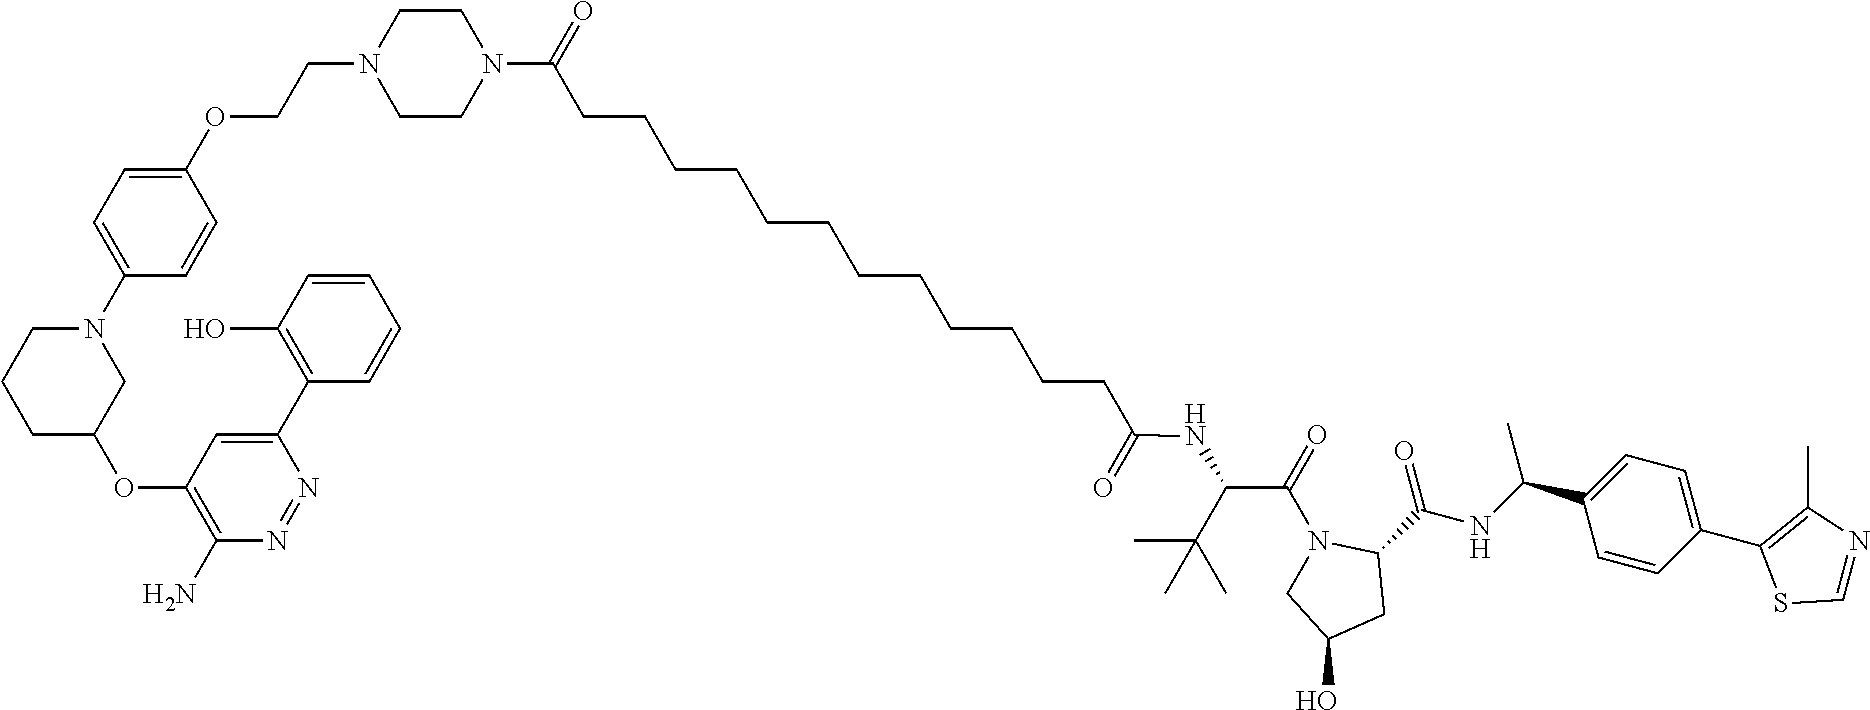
N1(CCOC2=CC=C(N3CCCC(OC4=C(N)N=NC(C5=C(O)C=CC=C5)=C4)C3)C=C2)CCN(C(CCCCCCCCCCCCC(NC(C(C)(C)C)C(N2CC(O)CC2C(NC(C2=CC=C(C3=C(C)N=CS3)C=C2)C)=O)=O)=O)=O)CC1
